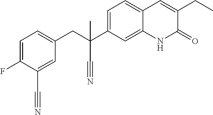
C(C1=CC=C(F)C(C#N)=C1)C(C#N)(C1=CC=C2C(=C1)NC(=O)C(CC)=C2)C
